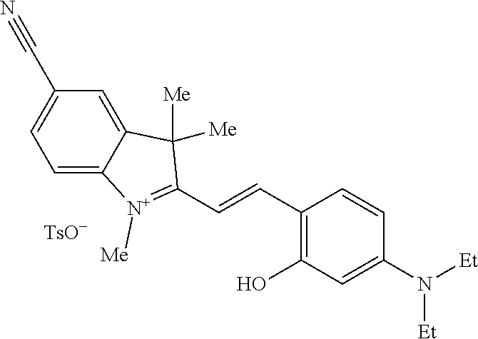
C1(C=CC2=[N+]([Me])C3=CC=C(C#N)C=C3C2([Me])[Me])=C(O)C=C(N([Et])[Et])C=C1.[TsO-]
